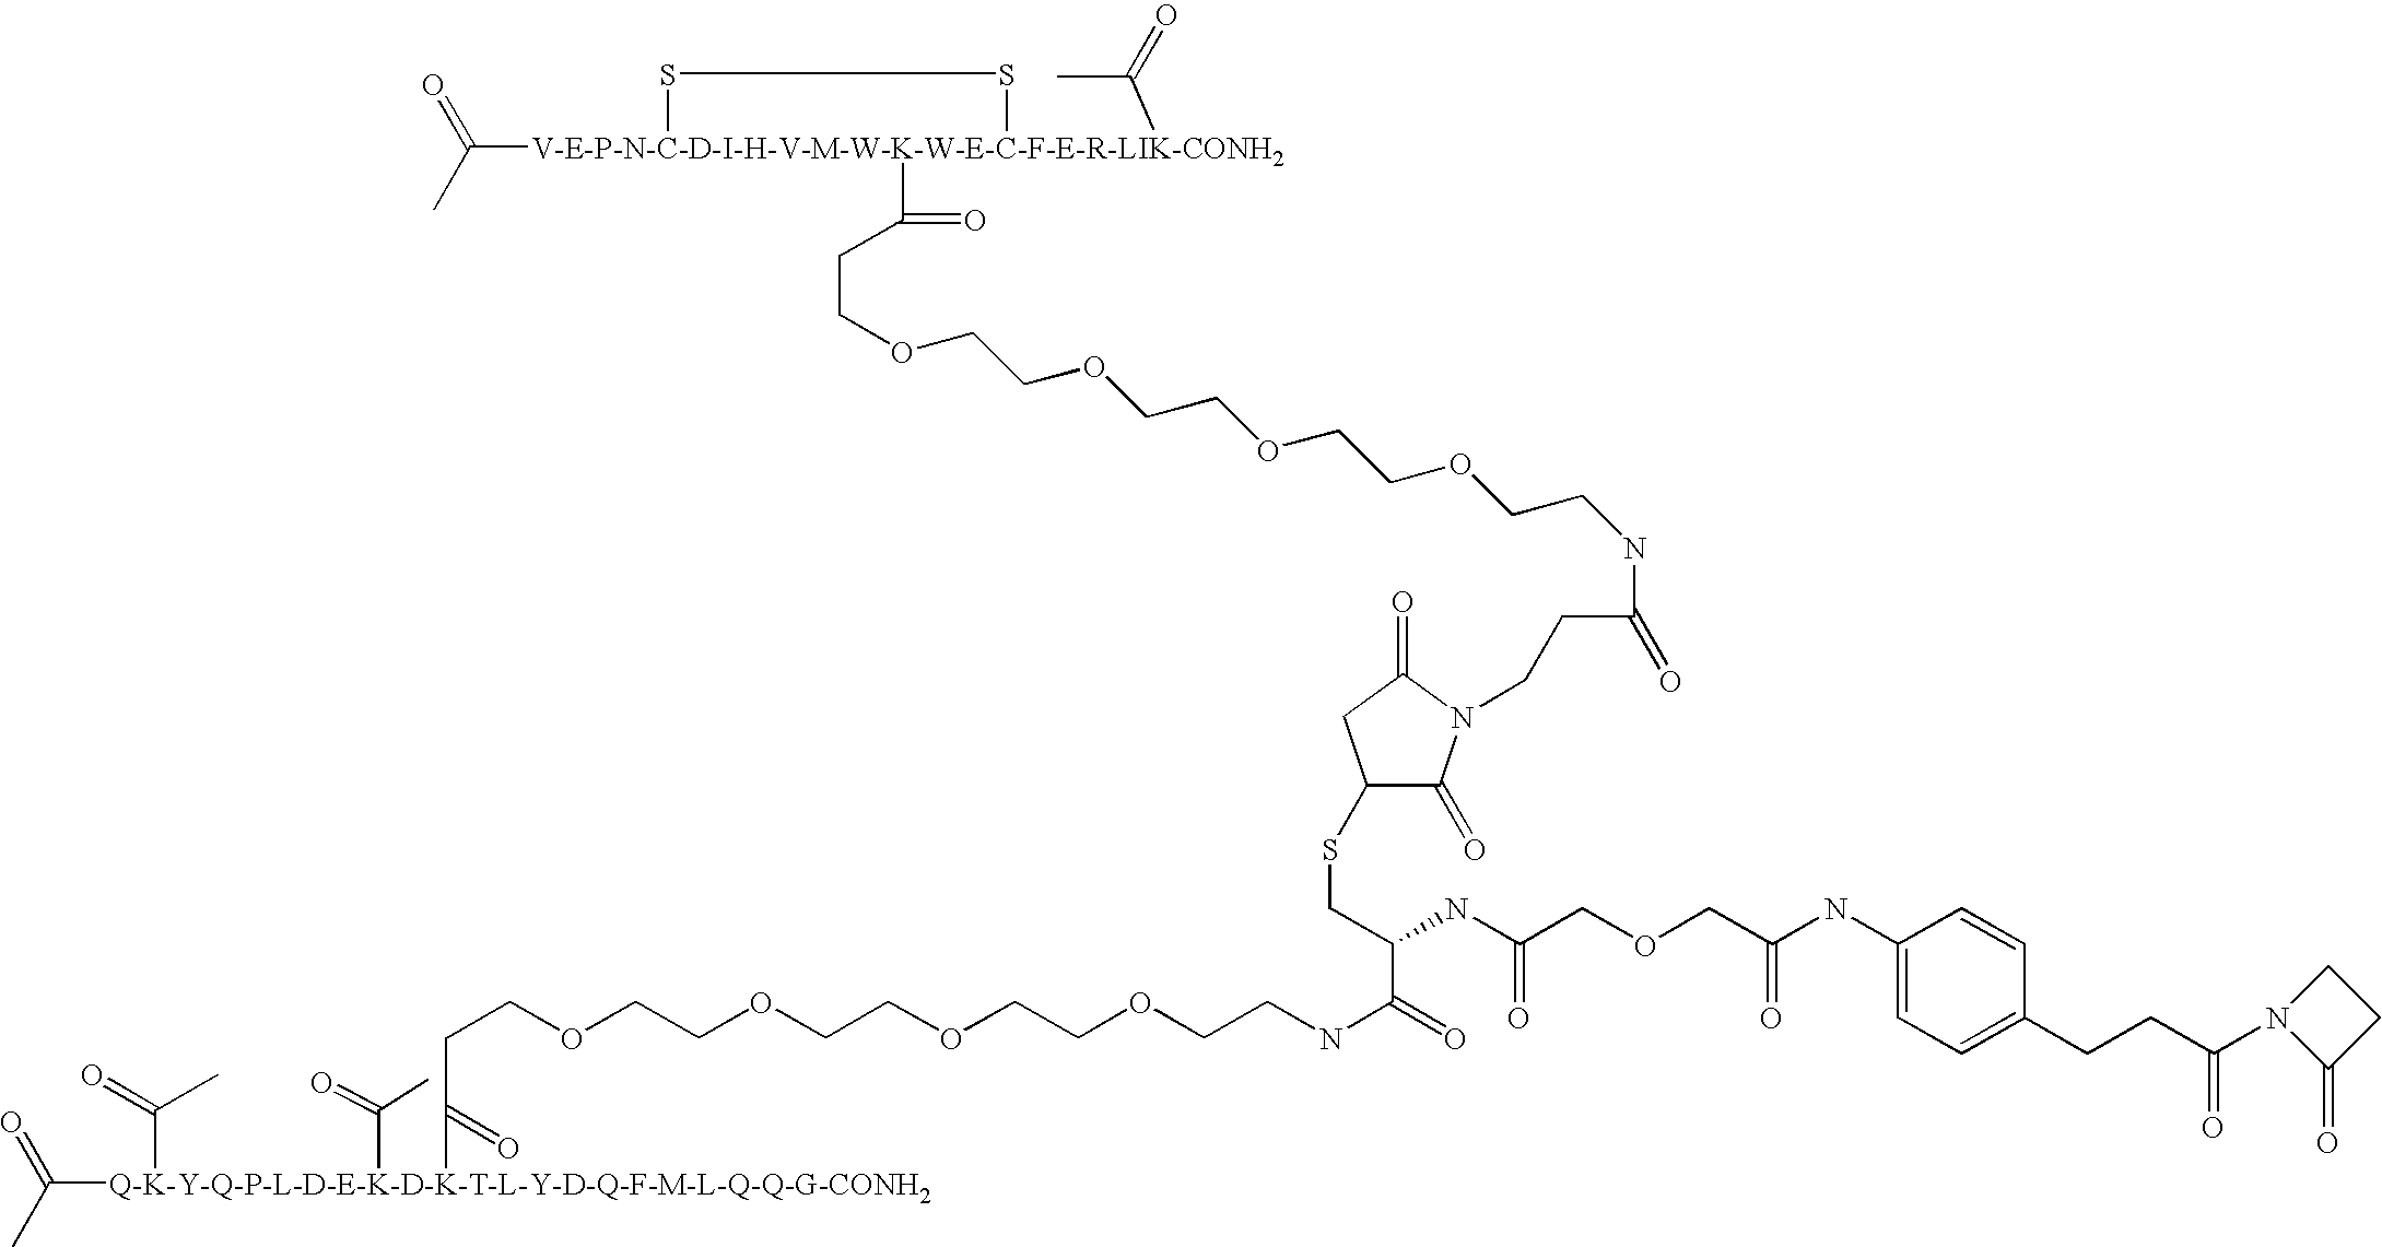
CC([Q-K-Y-Q-P-L-D-E-K-D-K-T-L-Y-D-Q-F-M-L-Q-Q-G-CONH2](C(=O)C)(C(CCOCCOCCOCCOCCNC(=O)C(CSC1C(=O)N(CCC(=O)NCCOCCOCCOCCOCCC([V-E-P-N-C-D-I-H-V-M-W-K-W-E-C-F-E-R-LIK-CONH2]2(C(=O)C)(C(=O)C)SS2)=O)C(=O)C1)NC(COCC(NC1=CC=C(CCC(N2C(=O)CC2)=O)C=C1)=O)=O)=O)C(C)=O)=O
